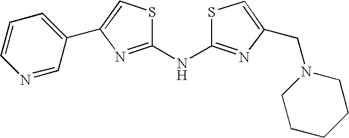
C1(NC2=NC(CN3CCCCC3)=CS2)=NC(C2=CC=CN=C2)=CS1
